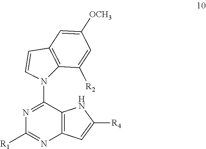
N1=C(N2C3=C(C=C2)C=C([OCH3])C=C3[R2])C2=C(N=C1[R1])C=C([R4])N2
